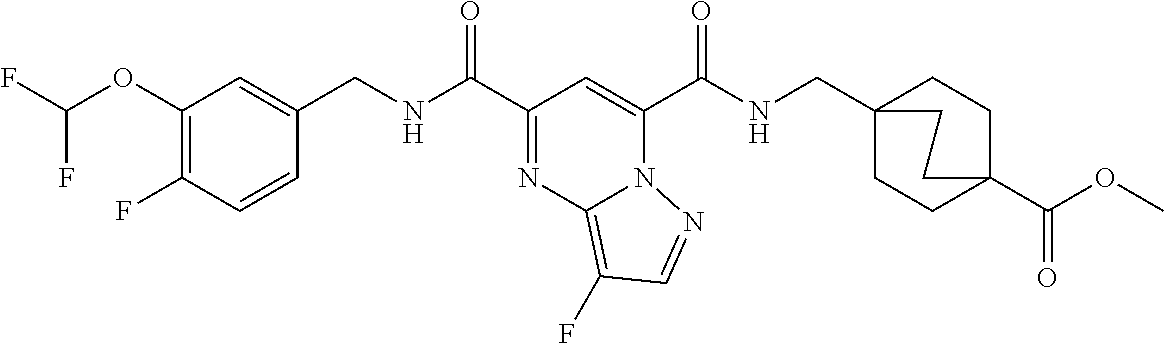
C1(OC(F)F)=C(F)C=CC(CNC(C2=NC3=C(F)C=NN3C(C(NCC34CCC(C(OC)=O)(CC3)CC4)=O)=C2)=O)=C1
